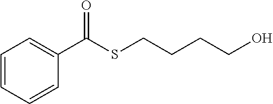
C1=CC=CC(C(SCCCCO)=O)=C1
